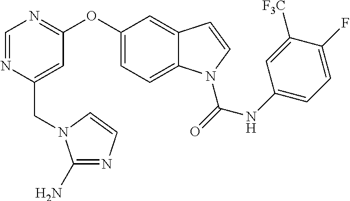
C1=NC(CN2C(N)=NC=C2)=CC(OC2=CC=C3C(=C2)C=CN3C(=O)NC2=CC=C(F)C([F3C])=C2)=N1
